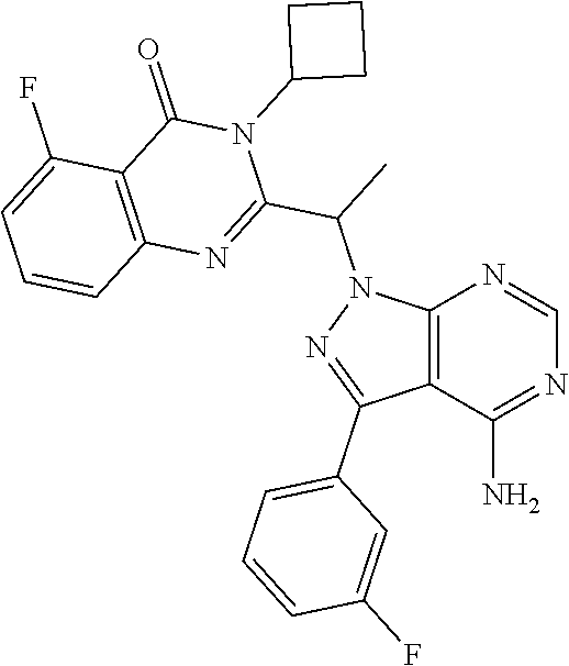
C12=C(C(N)=NC=N1)C(C1=CC=CC(F)=C1)=NN2C(C1=NC2=C(C(=O)N1C1CCC1)C(F)=CC=C2)C
